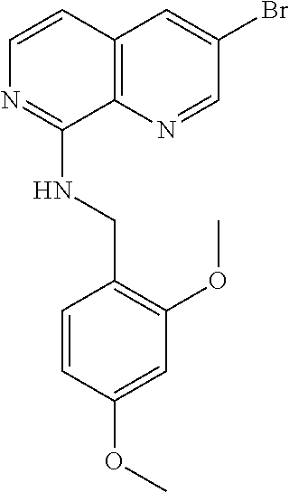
C1=CC2=C(C(NCC3=C(OC)C=C(OC)C=C3)=N1)N=CC(Br)=C2
